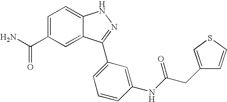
C1=C(C(N)=O)C=C2C(=C1)NN=C2C1=CC=CC(NC(=O)CC2=CSC=C2)=C1
